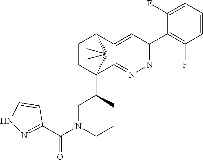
C1(F)=CC=CC(F)=C1C1=NN=C2C(=C1)C1CCC2(C2CN(C(=O)C3=NNC=C3)CCC2)C1(C)C
